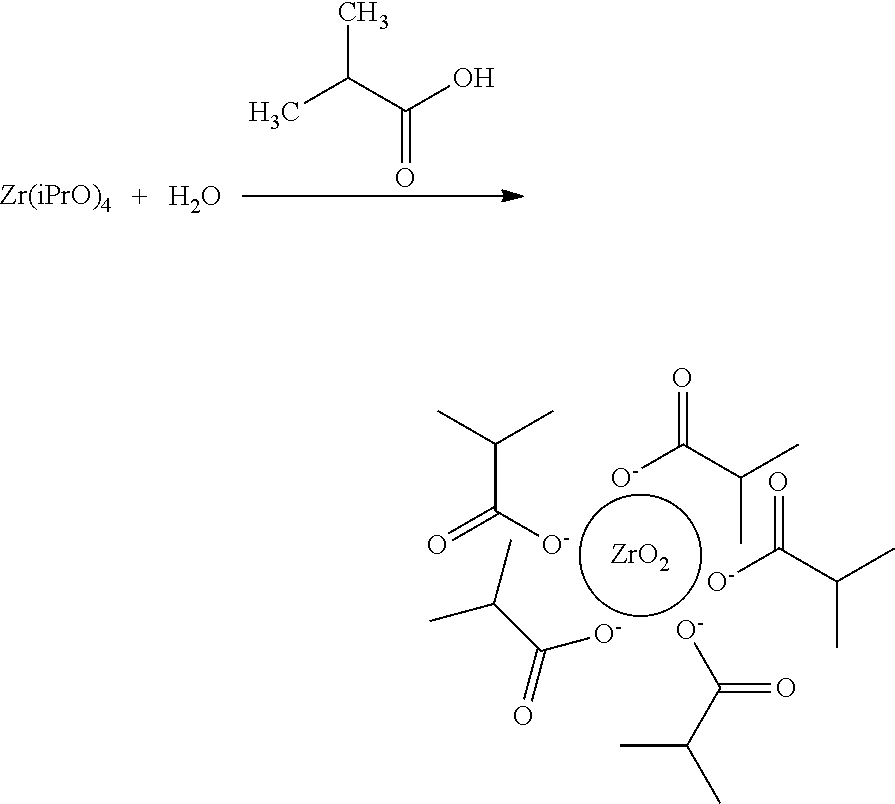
CC(C(O)=O)C.O.C(C([O-])=O)(C)C.O=c(c(C)C)[O-].CC(C([O-])=O)C.O=C(C(C)C)[O-].[O-]C(C(C)C)=O.[ZrO2]
